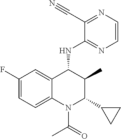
C1(F)=CC=C2C(=C1)C(NC1=NC=CN=C1C#N)C(C)C(C1CC1)N2C(=O)C
